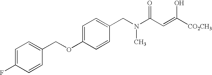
C(C1=CC=C(F)C=C1)OC1=CC=C(CN(C)C(C=C([CO2CH3])O)=O)C=C1
